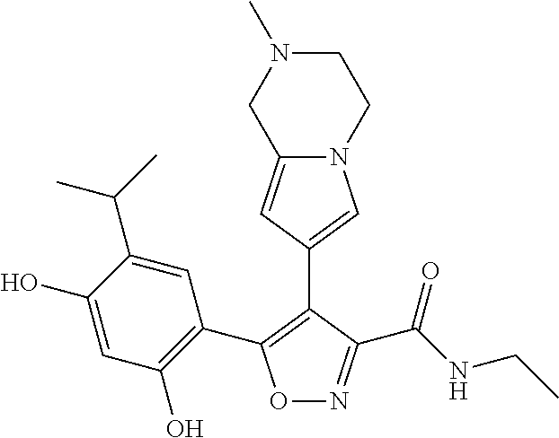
O1N=C(C(NCC)=O)C(C2=CN3C(=C2)CN(C)CC3)=C1C1=C(O)C=C(O)C(C(C)C)=C1
